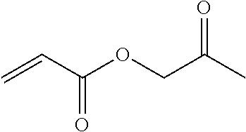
C=CC(OCC(C)=O)=O
